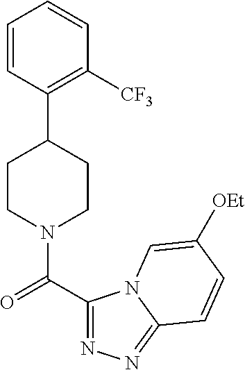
C1=CC(C2CCN(C(C3=NN=C4N3C=C([OEt])C=C4)=O)CC2)=C([CF3])C=C1
